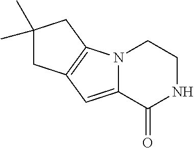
N12C(=CC3=C1CC(C)(C)C3)C(=O)NCC2
